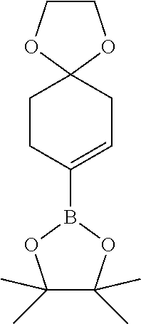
C1CC(B2OC(C)(C)C(C)(C)O2)=CCC12OCCO2
